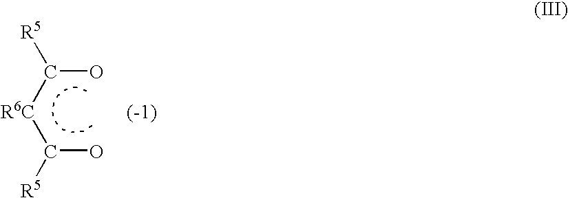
[R5]C([R6C]C(O)[R5])O
